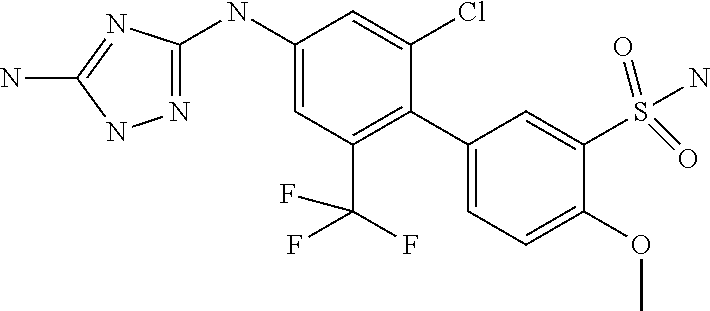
C1(C2=C(C(F)(F)F)C=C(NC3=NNC(N)=N3)C=C2Cl)=CC=C(OC)C(S(N)(=O)=O)=C1
